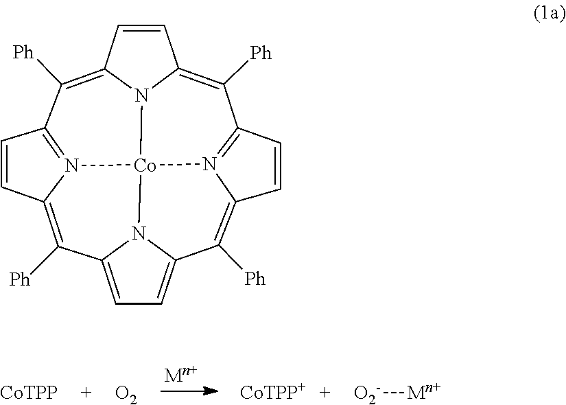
[CoTPP].[O2].[CoTPP+].[O2-][Mn+].C12=CC=C3N1[Co]14N5=C(C=CC5=C3[Ph])C([Ph])=C3C=CC(=C([Ph])C5=N1C(=C2[Ph])C=C5)N34
